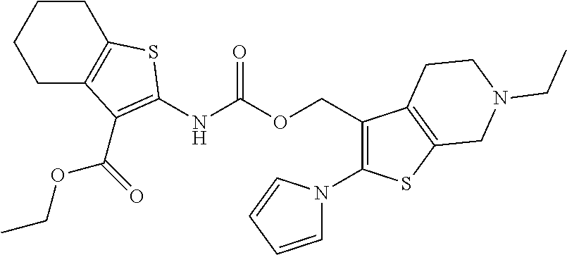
C1C2=C(CCC1)SC(NC(OCC1=C(N3C=CC=C3)SC3=C1CCN(CC)C3)=O)=C2C(OCC)=O
